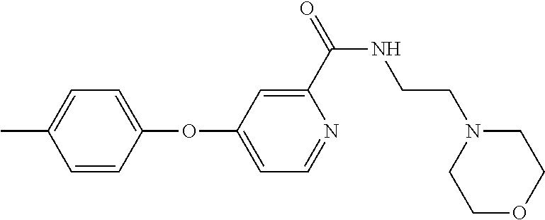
C1=C(C)C=CC(OC2=CC=NC(C(NCCN3CCOCC3)=O)=C2)=C1
